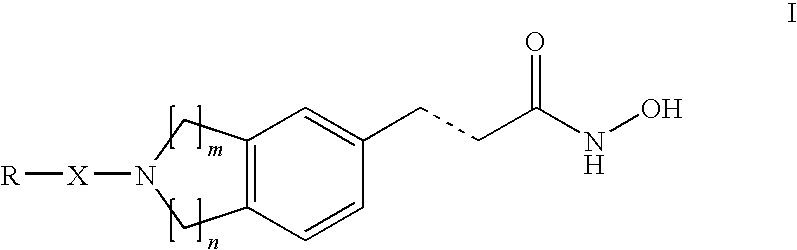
C12=C(C=CC(CCC(NO)=O)=C1)CN([X][R])C2
